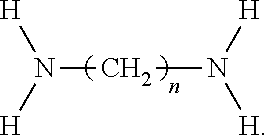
N(CN([H])[H])([H])[H]
